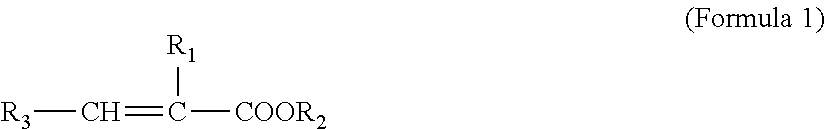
[R3]C=C([COOR2])[R1]
